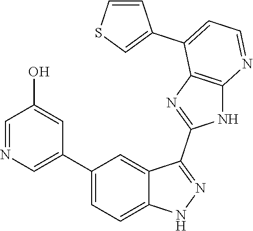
C1(C2=CC=C3C(=C2)C(C2=NC4=C(N2)N=CC=C4C2=CSC=C2)=NN3)=CN=CC(O)=C1
